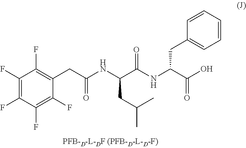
C1(F)=C(F)C(F)=C(F)C(F)=C1CC(NC(C(NC(C(O)=O)CC1=CC=CC=C1)=O)CC(C)C)=O
